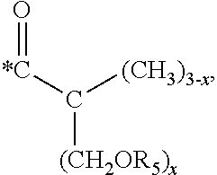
O=[*C]C([(CH2OR5)x])[(CH3)3-x]
